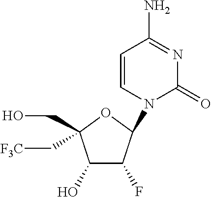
C1(O)C(F)C(N2C=CC(N)=NC2=O)OC1(C[F3C])CO
